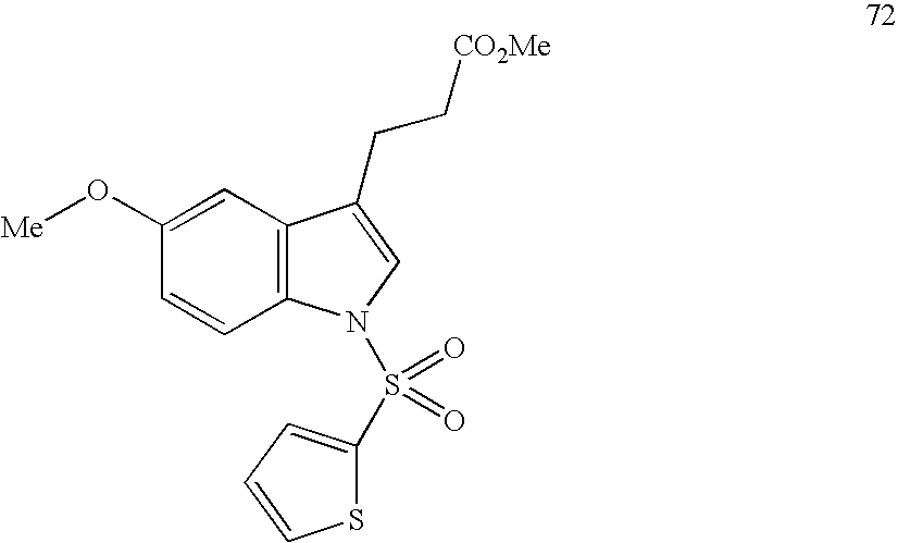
C1=C(O[Me])C=CC2=C1C(CC[CO2Me])=CN2S(=O)(=O)C1=CC=CS1
